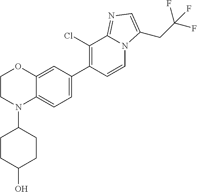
C12=CC(C3=C(Cl)C4=NC=C(CC(F)(F)F)N4C=C3)=CC=C1N(C1CCC(O)CC1)CCO2
